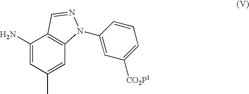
C1(N)=CC(C)=CC2=C1C=NN2C1=CC([CO2P1])=CC=C1
